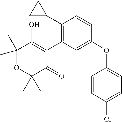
C1(C2CC2)=C(C2=C(O)C(C)(C)OC(C)(C)C2=O)C=C(OC2=CC=C(Cl)C=C2)C=C1
